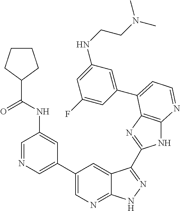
C1=NC=C(C2=CN=C3C(=C2)C(C2=NC4=C(N2)N=CC=C4C2=CC(NCCN(C)C)=CC(F)=C2)=NN3)C=C1NC(C1CCCC1)=O
